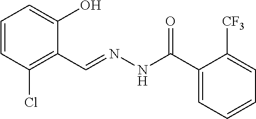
C1=CC(Cl)=C(C=NNC(C2=CC=CC=C2[CF3])=O)C(O)=C1
